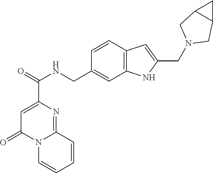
C1=C(C(=O)NCC2=CC3=C(C=C2)C=C(CN2CC4C(C2)C4)N3)N=C2N(C1=O)C=CC=C2
